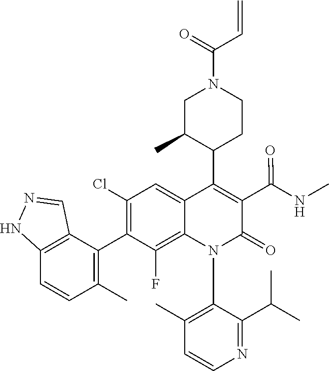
C12=C(C(C3=C(Cl)C=C4C(=C3F)N(C3=C(C)C=CN=C3C(C)C)C(=O)C(C(=O)NC)=C4C3CCN(C(=O)C=C)CC3C)=C(C)C=C1)C=NN2
